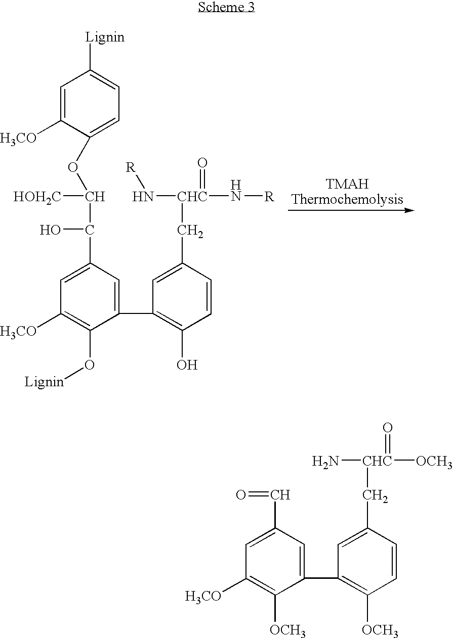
C1=C([H3CO])C(OC([HOH2C])C(C2=CC([H3CO])=C(O[Lignin])C(C3=C(O)C=CC(C[CHC](N[R])(=O)N[R])=C3)=C2)O)=CC=C1[Lignin].C(C1=CC([H3CO])=C([OCH3])C(C2=C([OCH3])C=CC(C[CHC](N)(=O)[OCH3])=C2)=C1)=O
